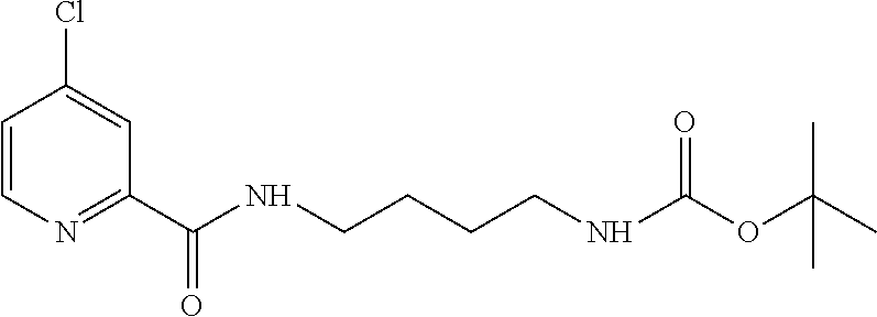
C1=CN=C(C(NCCCCNC(=O)OC(C)(C)C)=O)C=C1Cl
